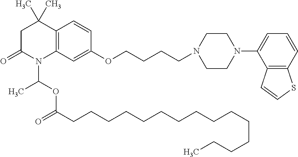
C1C(=O)N(C(OC(=O)CCCCCCCCCCCCCCC)C)C2=C(C1(C)C)C=CC(OCCCCN1CCN(C3=CC=CC4=C3C=CS4)CC1)=C2
